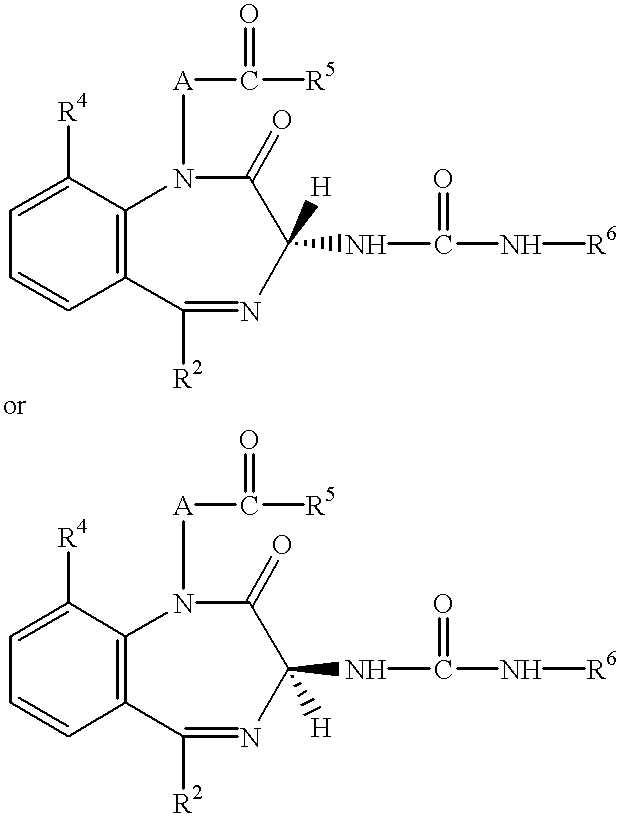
C1=C([R4])C2=C(C=C1)C([R2])=NC(NC(N[R6])=O)([H])C(=O)N2[A]C(=O)[R5].C1=C([R4])C2=C(C=C1)C([R2])=NC(NC(N[R6])=O)([H])C(=O)N2[A]C(=O)[R5]
